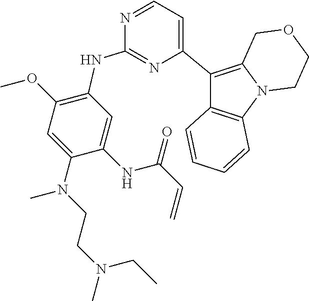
C1(C2=CC=NC(NC3=C(OC)C=C(N(CCN(C)CC)C)C(NC(C=C)=O)=C3)=N2)=C2N(C3=C1C=CC=C3)CCOC2
